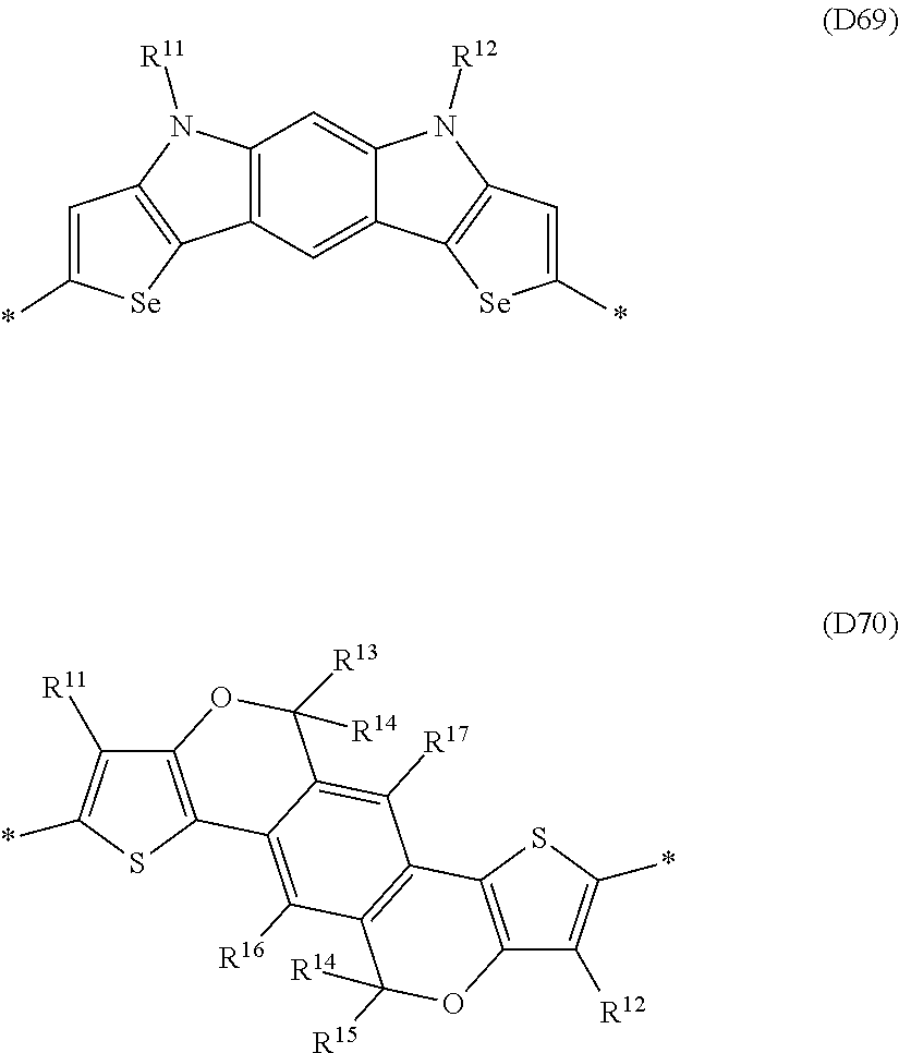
*C1=CC2=C([Se]1)C1=C(N2[R11])C=C2N([R12])C3=C(C2=C1)[Se]C(*)=C3.C1([R16])=C2C(=C([R17])C3=C1C([R15])([R14])OC1=C3SC(*)=C1[R12])C([R14])([R13])OC1=C2SC(*)=C1[R11]
